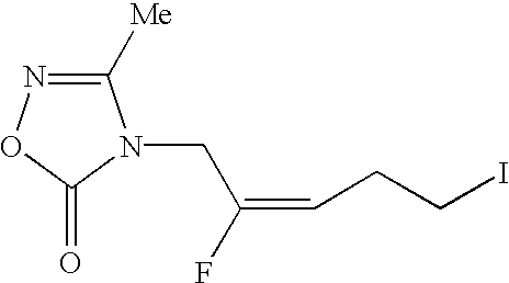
C1([Me])=NOC(=O)N1CC(=CCCI)F
